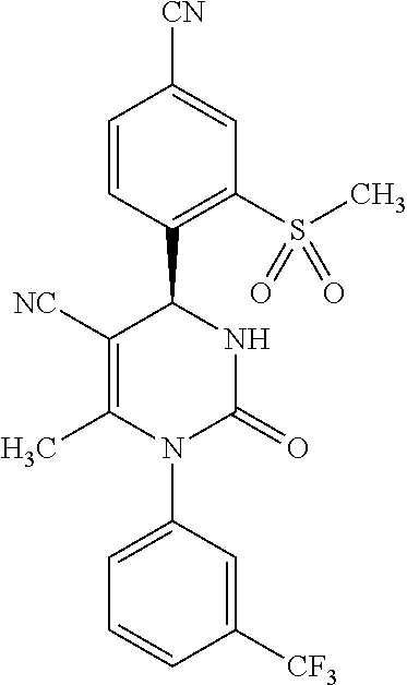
C1([NC])=C(C)N(C2=CC=CC([CF3])=C2)C(=O)NC1C1=C(S(C)(=O)=O)C=C([CN])C=C1
